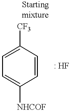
C1=CC([CF3])=CC=C1[NHCOF]
